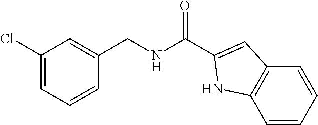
C1=CC=CC2=C1NC(C(NCC1=CC(Cl)=CC=C1)=O)=C2
